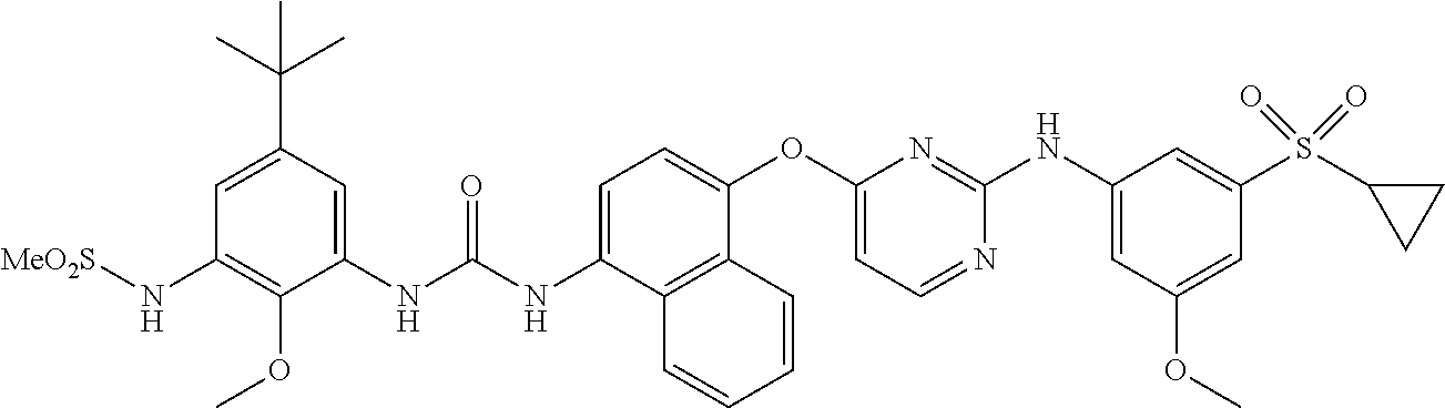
C1(NC(NC2=CC=C(OC3=CC=NC(NC4=CC(OC)=CC(S(C5CC5)(=O)=O)=C4)=N3)C3=C2C=CC=C3)=O)=CC(C(C)(C)C)=CC(N[MeO2S])=C1OC
